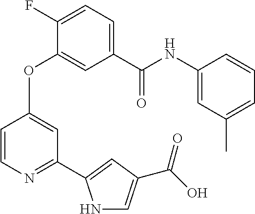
C1=C(C(NC2=CC(C)=CC=C2)=O)C=C(OC2=CC(C3=CC(C(O)=O)=CN3)=NC=C2)C(F)=C1
